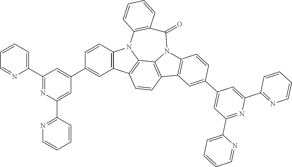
C12=C(C3=C4N1C(=O)C1=C(N5C4=C(C=C3)C3=C5C=CC(C4=CC(C5=CC=CC=N5)=NC(C5=NC=CC=C5)=C4)=C3)C=CC=C1)C=C(C1=CC(C3=CC=CC=N3)=NC(C3=NC=CC=C3)=C1)C=C2
